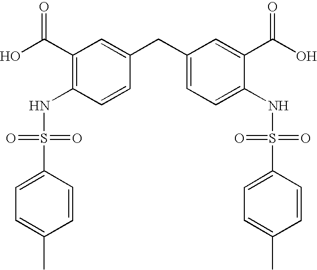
OC(C1=C(NS(C2=CC=C(C)C=C2)(=O)=O)C=CC(CC2=CC=C(NS(C3=CC=C(C)C=C3)(=O)=O)C(C(O)=O)=C2)=C1)=O
